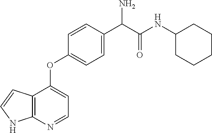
C12=C(N=CC=C1OC1=CC=C(C(C(NC3CCCCC3)=O)N)C=C1)NC=C2
